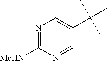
N1=C([MeHN])N=CC(C(C)(C)C)=C1
